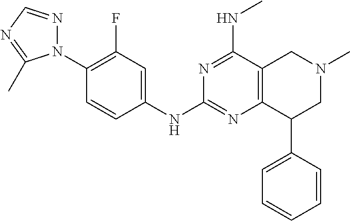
C1(N2N=CN=C2C)=C(F)C=C(NC2=NC3=C(C(NC)=N2)CN(C)CC3C2=CC=CC=C2)C=C1
